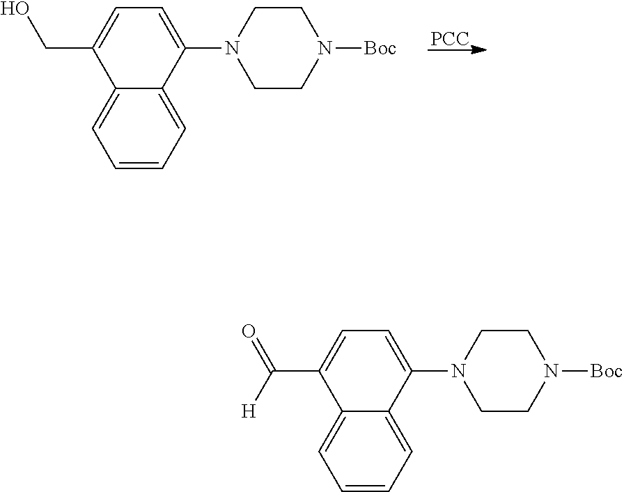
C12=CC=CC=C1C(N1CCN([Boc])CC1)=CC=C2CO.[PCC].C12=CC=CC=C1C(N1CCN([Boc])CC1)=CC=C2C(=O)[H]
